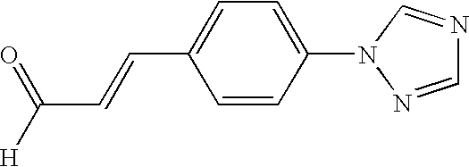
C1(C=CC([H])=O)=CC=C(N2N=CN=C2)C=C1
